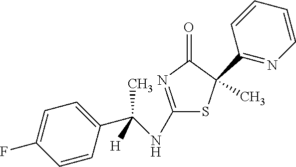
C1(NC(C2=CC=C(F)C=C2)(C)[H])=NC(=O)C(C)(C2=NC=CC=C2)S1
